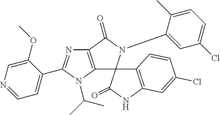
C12=C(N(C(C)C)C(C3=CC=NC=C3OC)=N1)C1(N(C3=CC(Cl)=CC=C3C)C2=O)C2=C(NC1=O)C=C(Cl)C=C2
